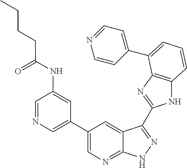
C1(C2=CN=C3C(=C2)C(C2=NC4=C(N2)C=CC=C4C2=CC=NC=C2)=NN3)=CN=CC(NC(CCCC)=O)=C1
